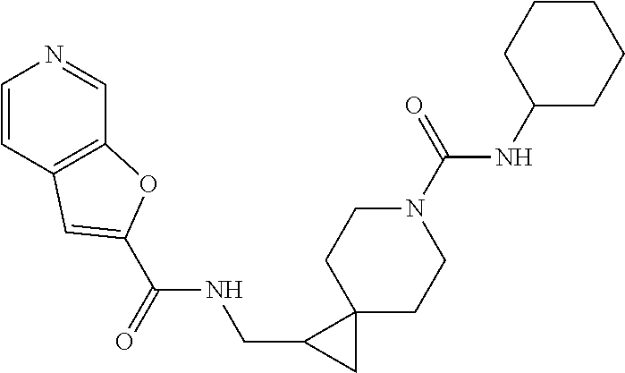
C1=CC2=C(C=N1)OC(C(=O)NCC1CC13CCN(C(=O)NC1CCCCC1)CC3)=C2
